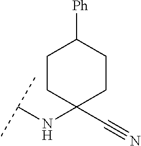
C(NC1(C#N)CCC([Ph])CC1)(C)C
